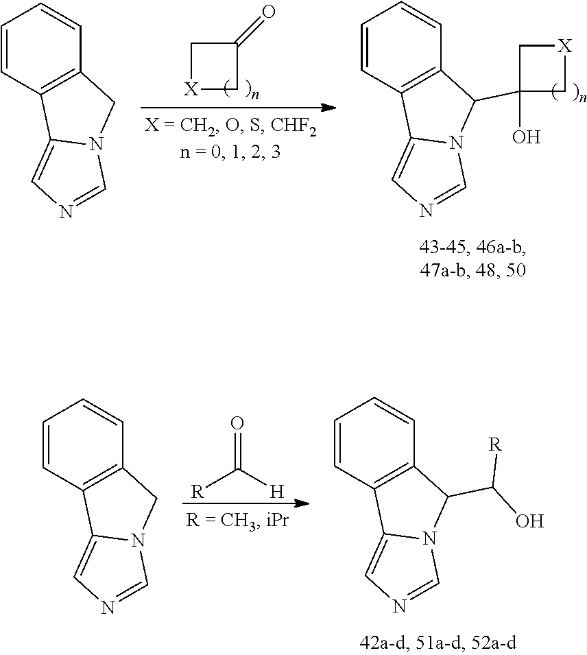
C1=CC2=C(C=C1)CN1C2=CN=C1.C1[X]CC1=O.C1=CC2=C(C=C1)C(C1(O)C[X]C1)N1C2=CN=C1.C1=CC2=C(C=C1)CN1C2=CN=C1.C(=O)([H])[R].C1=CC2=C(C=C1)C(C(O)[R])N1C2=CN=C1
